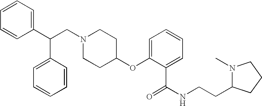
N1(CC(C2=CC=CC=C2)C2=CC=CC=C2)CCC(OC2=CC=CC=C2C(=O)NCCC2N(C)CCC2)CC1
